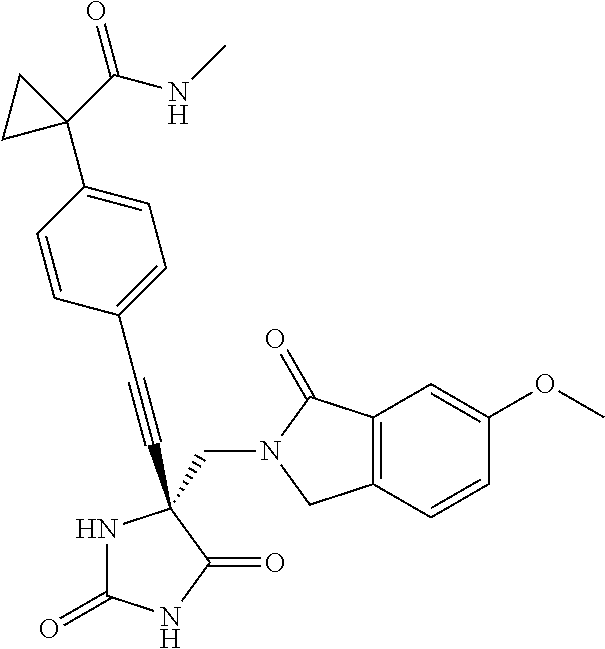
C(N1C(=O)C2=C(C1)C=CC(OC)=C2)C1(C#CC2=CC=C(C3(C(=O)NC)CC3)C=C2)NC(=O)NC1=O
